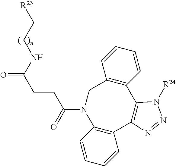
[R23]CCNC(CCC(=O)N1C2=C(C=CC=C2)C2=C(C3=C(C1)C=CC=C3)N([R24])N=N2)=O
